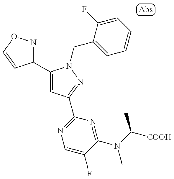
C1(C2=CC(C3=NC=C(F)C(N(C)C([COOH])C)=N3)=NN2CC2=CC=CC=C2F)=NOC=C1
